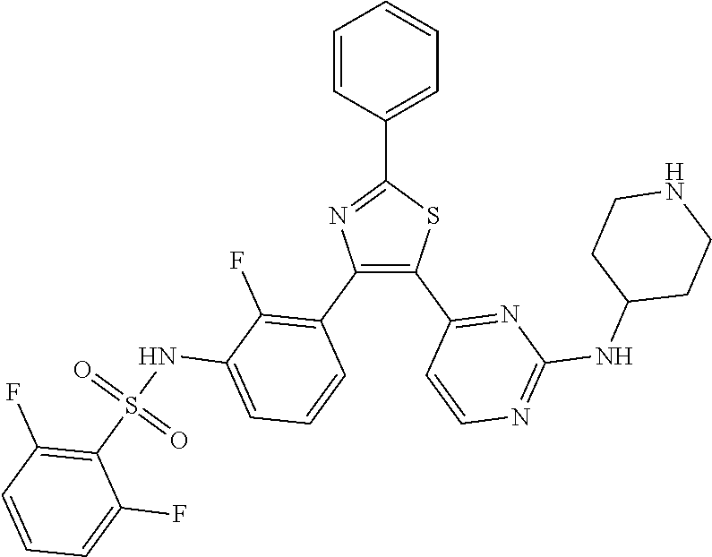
C1=C(C2=NC(C3=C(F)C(NS(C4=C(F)C=CC=C4F)(=O)=O)=CC=C3)=C(C3=NC(NC4CCNCC4)=NC=C3)S2)C=CC=C1
